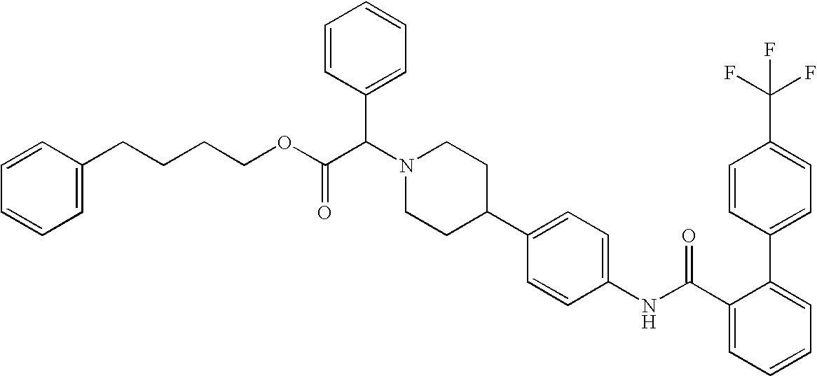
C1=C(C(F)(F)F)C=CC(C2=CC=CC=C2C(NC2=CC=C(C3CCN(C(C4=CC=CC=C4)C(OCCCCC4=CC=CC=C4)=O)CC3)C=C2)=O)=C1
